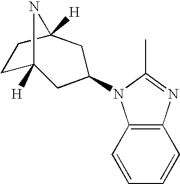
C1C2([H])CC(N3C4=C(N=C3C)C=CC=C4)CC([H])(C1)N2
